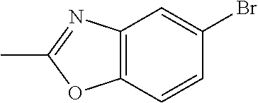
BrC1=CC2=C(C=C1)OC(C)=N2
